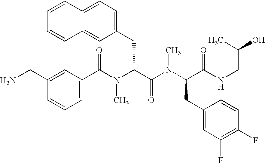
C1(C(N(C(C(N(C(CC2=CC(F)=C(F)C=C2)C(NCC(O)C)=O)C)=O)CC2=CC=C3C(=C2)C=CC=C3)C)=O)=CC=CC(CN)=C1
